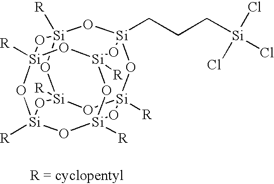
[R][Si]12O[Si]3(CCC[Si](Cl)(Cl)Cl)O[Si]4([R])O[Si]([R])(O1)O[Si]1([R])O[Si]([R])(O[Si]([R])(O[Si]([R])(O1)O2)O3)O4
